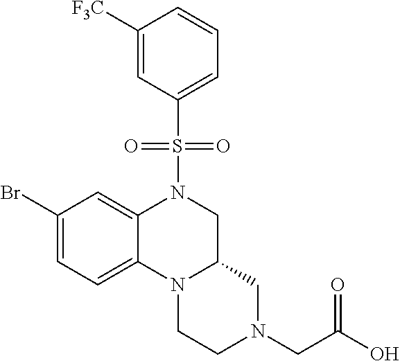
C1([F3C])=CC(S(N2C3=CC(Br)=CC=C3N3C(C2)CN(CC(O)=O)CC3)(=O)=O)=CC=C1
